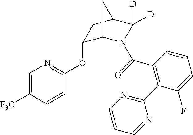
C1=C([F3C])C=CC(OC2C3N(C(=O)C4=C(C5=NC=CC=N5)C(F)=CC=C4)C([D])([D])C(C2)C3)=N1
